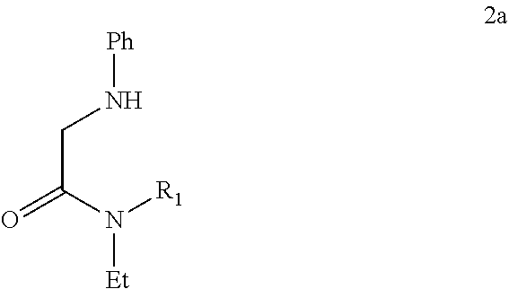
C(C(N([R1])[Et])=O)N[Ph]
